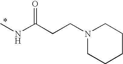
N1(CCC([N H]C)=O)CCCCC1
